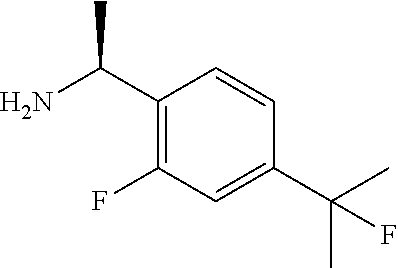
C1(C(N)C)=C(F)C=C(C(C)(C)F)C=C1
